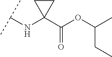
C(NC1(C(OC(CC)C)=O)CC1)(C)C
